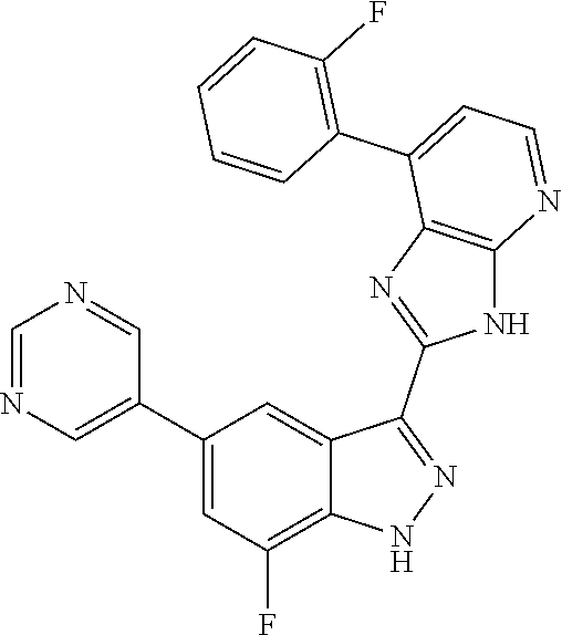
C1=NC=C(C2=CC(F)=C3C(=C2)C(C2=NC4=C(N2)N=CC=C4C2=C(F)C=CC=C2)=NN3)C=N1
